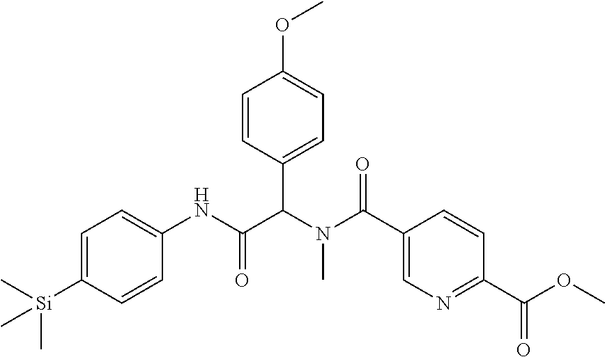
C1=C([Si](C)(C)C)C=CC(NC(C(N(C(=O)C2=CN=C(C(OC)=O)C=C2)C)C2=CC=C(OC)C=C2)=O)=C1
